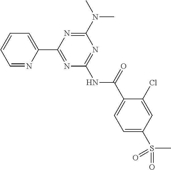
C1=NC(C2=NC(NC(C3=CC=C(S(=O)(=O)C)C=C3Cl)=O)=NC(N(C)C)=N2)=CC=C1
